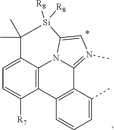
C1=CC=C(C)C2=C1C1=C3N4C2=N(C)C=C4[Si]([R8])([R8])C(C)(C)C3=CC=C1[R7]
